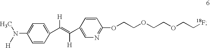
C1=CC(C(=C(C2=CN=C(OCCOCCOCC[18F])C=C2)[H])[H])=CC=C1N([H])C
